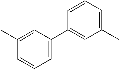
C1(C2=CC=CC(C)=C2)=CC(C)=CC=C1
